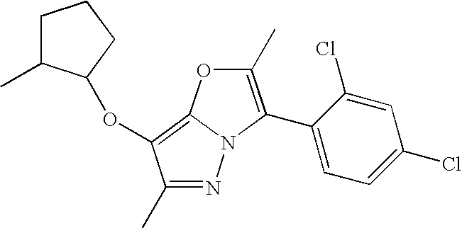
N1=C(C)C(OC2C(C)CCC2)=C2N1C(C1=CC=C(Cl)C=C1Cl)=C(C)O2
